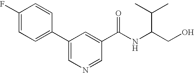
C1=C(F)C=CC(C2=CN=CC(C(NC(C(C)C)CO)=O)=C2)=C1
